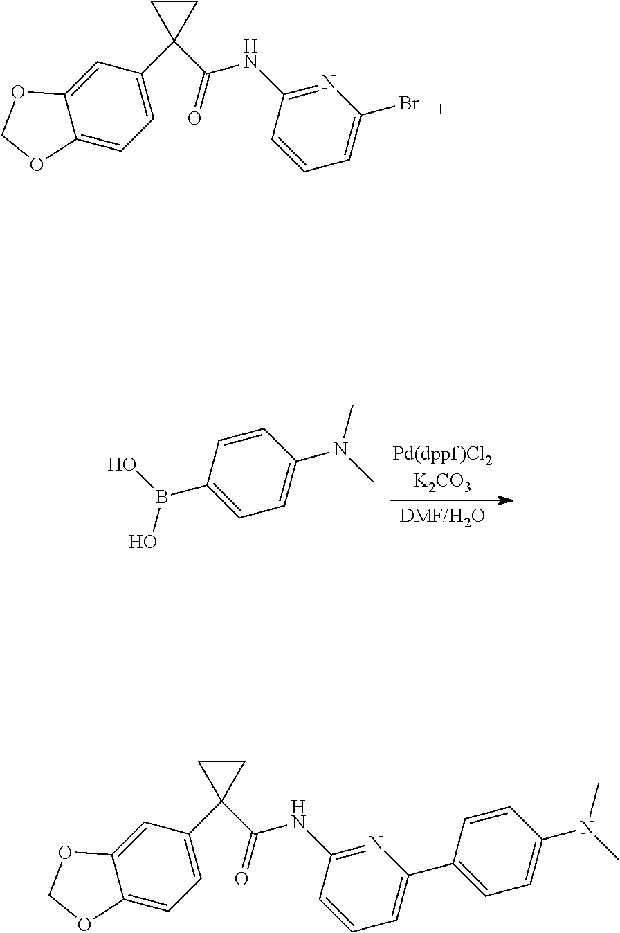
C1(B(O)O)=CC=C(N(C)C)C=C1.C(C1(C2=CC=C3C(=C2)OCO3)CC1)(=O)NC1=NC(Br)=CC=C1.C(C1(C2=CC=C3C(=C2)OCO3)CC1)(=O)NC1=NC(C2=CC=C(N(C)C)C=C2)=CC=C1
